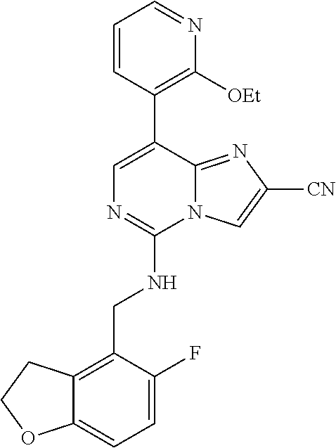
C1=NC([OEt])=C(C2=CN=C(NCC3=C4C(=CC=C3F)OCC4)N3C2=NC([CN])=C3)C=C1
